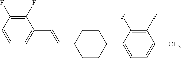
C1(F)=C(F)C=CC=C1C=CC1CCC(C2=CC=C(C)C(F)=C2F)CC1
